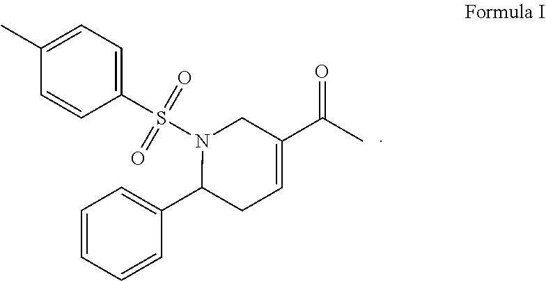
C1=CC(S(N2C(C3=CC=CC=C3)CC=C(C(C)=O)C2)(=O)=O)=CC=C1C
